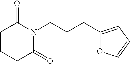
C1CCC(=O)N(CCCC2=CC=CO2)C1=O
